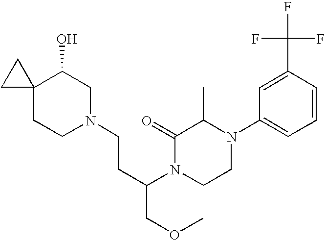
C1=CC(C(F)(F)F)=CC(N2C(C)C(=O)N(C(CCN3CC(O)C4(CC3)CC4)COC)CC2)=C1
